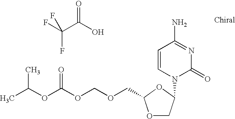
O=C(O)C(F)(F)F.CC(OC(OCOCC1OCC(N2C(=O)N=C(N)C=C2)O1)=O)C
